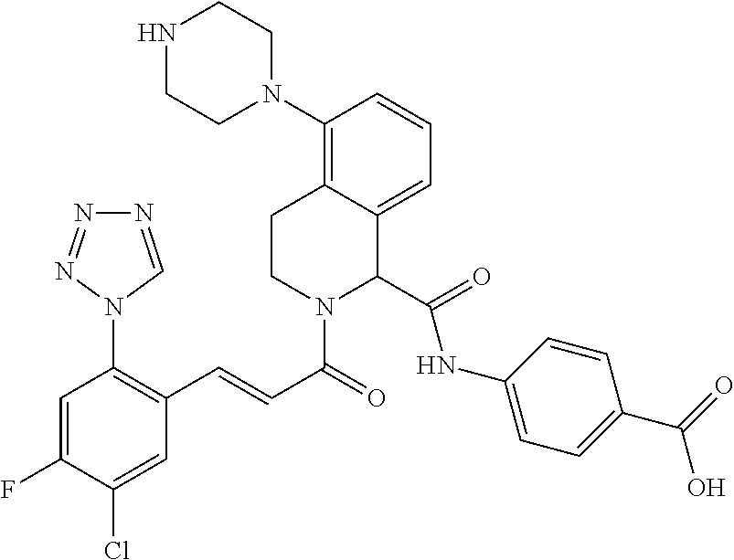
C1=C2C(=C(N3CCNCC3)C=C1)CCN(C(C=CC1=C(N3C=NN=N3)C=C(F)C(Cl)=C1)=O)C2C(=O)NC1=CC=C(C(=O)O)C=C1
